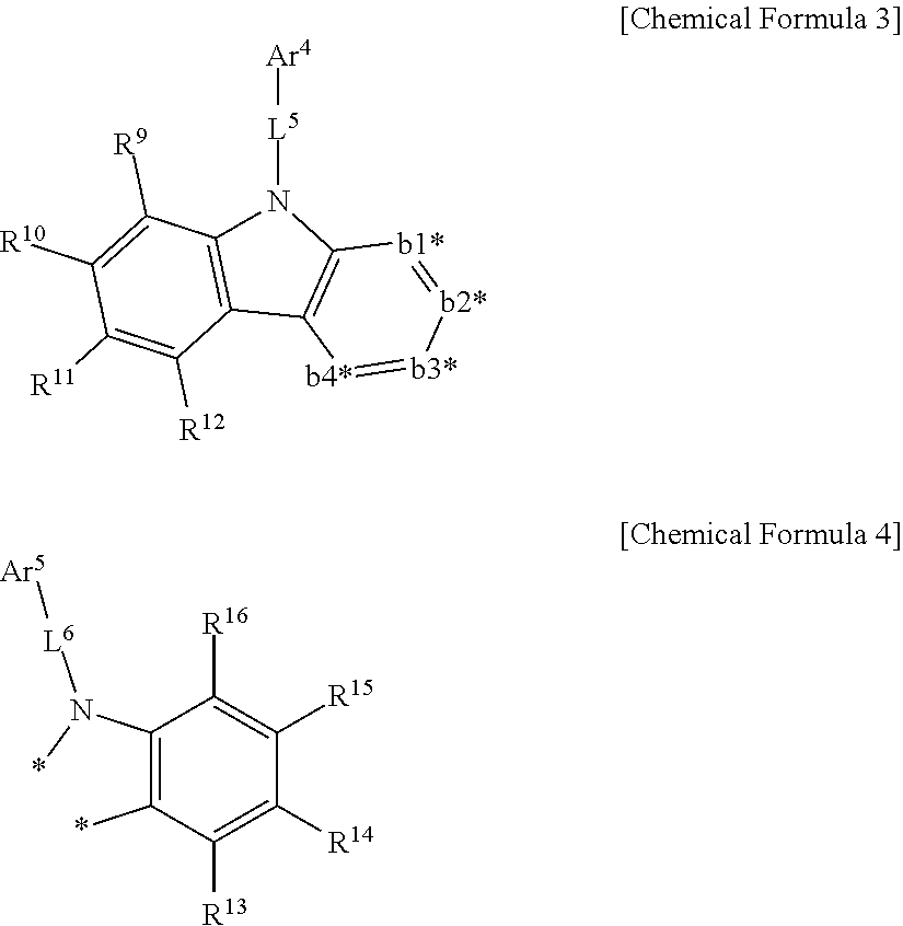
[L5](N1C2=C(C3=C1[b1*]=[b2*][b3*]=[b4*]3)C([R12])=C([R11])C([R10])=C2[R9])[Ar4].C1(N(*)[L6][Ar5])=C(*)C([R13])=C([R14])C([R15])=C1[R16]
